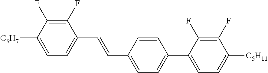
C1(F)=C(F)C([C3H7])=CC=C1C=CC1=CC=C(C2=CC=C([C5H11])C(F)=C2F)C=C1
